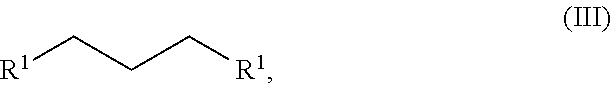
C([R1])CC[R1]
